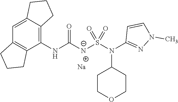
C1=C2C(=C(NC([N-]S(N(C3=NN(C)C=C3)C3CCOCC3)(=O)=O)=O)C3=C1CCC3)CCC2.[Na]
